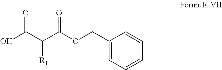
C1(COC(C(C(O)=O)[R1])=O)=CC=CC=C1
